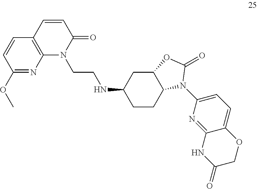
C1CC2C(CC1NCCN1C(=O)C=CC3=C1N=C(OC)C=C3)OC(=O)N2C1=CC=C2C(=N1)NC(=O)CO2
